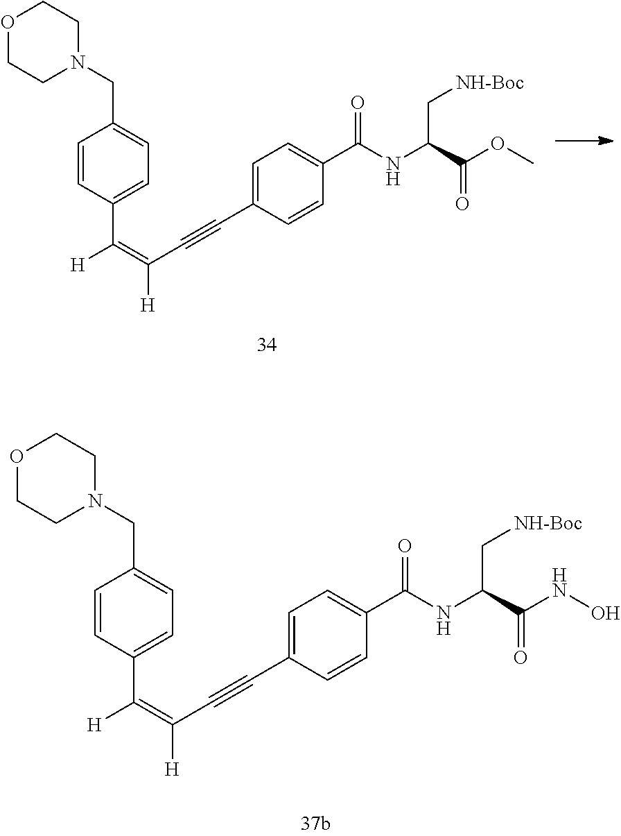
[H]C(=C(C#CC1=CC=C(C(NC(C(OC)=O)C[NH-Boc])=O)C=C1)[H])C1=CC=C(CN2CCOCC2)C=C1.[H]C(=C(C#CC1=CC=C(C(NC(C(NO)=O)C[NH-Boc])=O)C=C1)[H])C1=CC=C(CN2CCOCC2)C=C1
